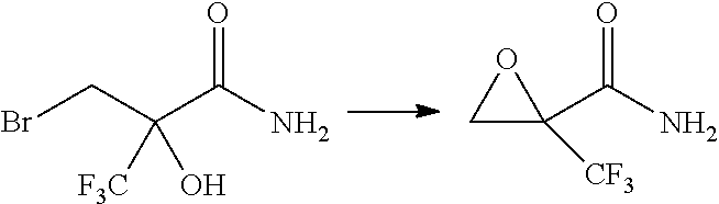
C1(C(N)=O)([CF3])OC1.C(C(C(N)=O)([F3C])O)Br
